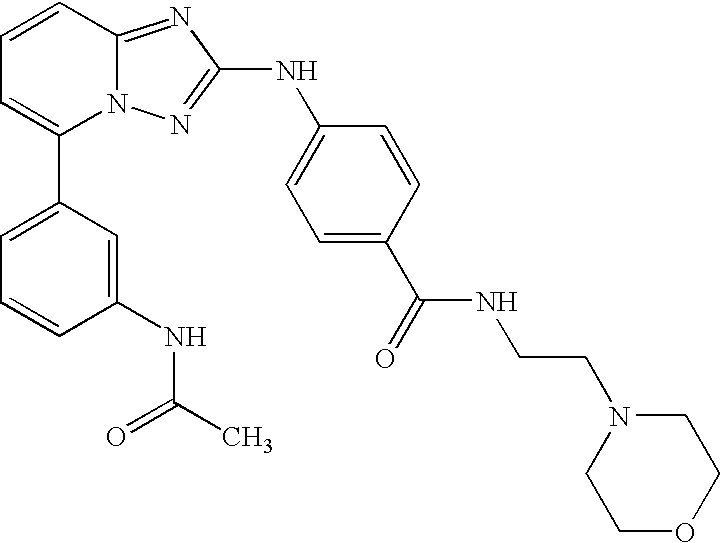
C1(C2=CC=CC3=NC(NC4=CC=C(C(NCCN5CCOCC5)=O)C=C4)=NN23)=CC=CC(NC(C)=O)=C1
